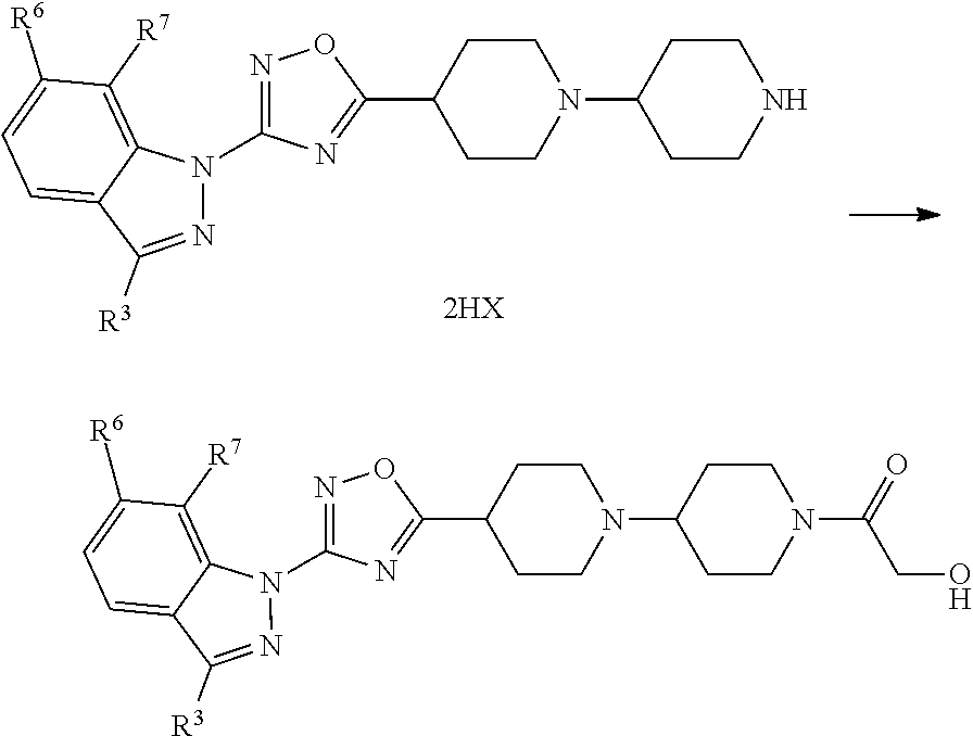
C1=C2C(=C([R7])C([R6])=C1)N(C1=NOC(C3CCN(C4CCNCC4)CC3)=N1)N=C2[R3].C1=C2C(=C([R7])C([R6])=C1)N(C1=NOC(C3CCN(C4CCN(C(=O)CO)CC4)CC3)=N1)N=C2[R3]
